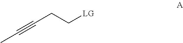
CC#CCC[LG]
